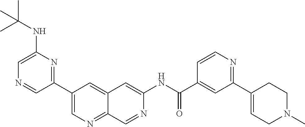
C1(C(=O)NC2=CC3=CC(C4=NC(NC(C)(C)C)=CN=C4)=CN=C3C=N2)=CC(C2=CCN(C)CC2)=NC=C1
